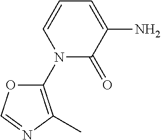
N1(C2=C(C)N=CO2)C(=O)C(N)=CC=C1
